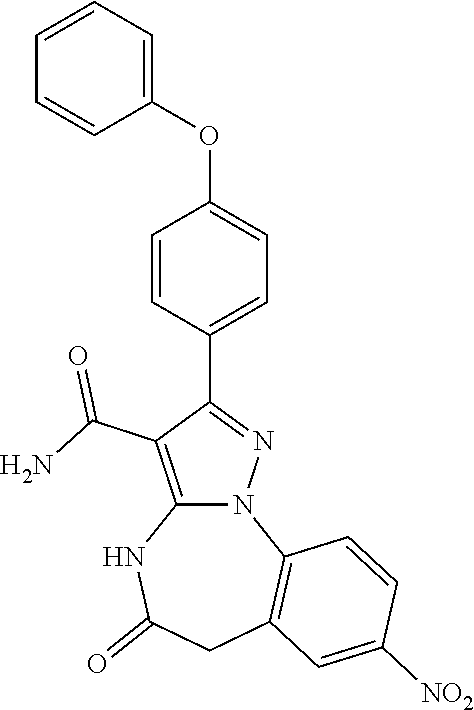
C1=CC(C2=NN3C(=C2C(N)=O)NC(=O)CC2=C3C=CC([NO2])=C2)=CC=C1OC1=CC=CC=C1
